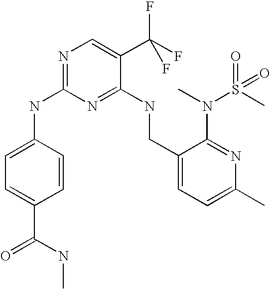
C1(CNC2=NC(NC3=CC=C(C(NC)=O)C=C3)=NC=C2C(F)(F)F)=CC=C(C)N=C1N(C)S(C)(=O)=O
